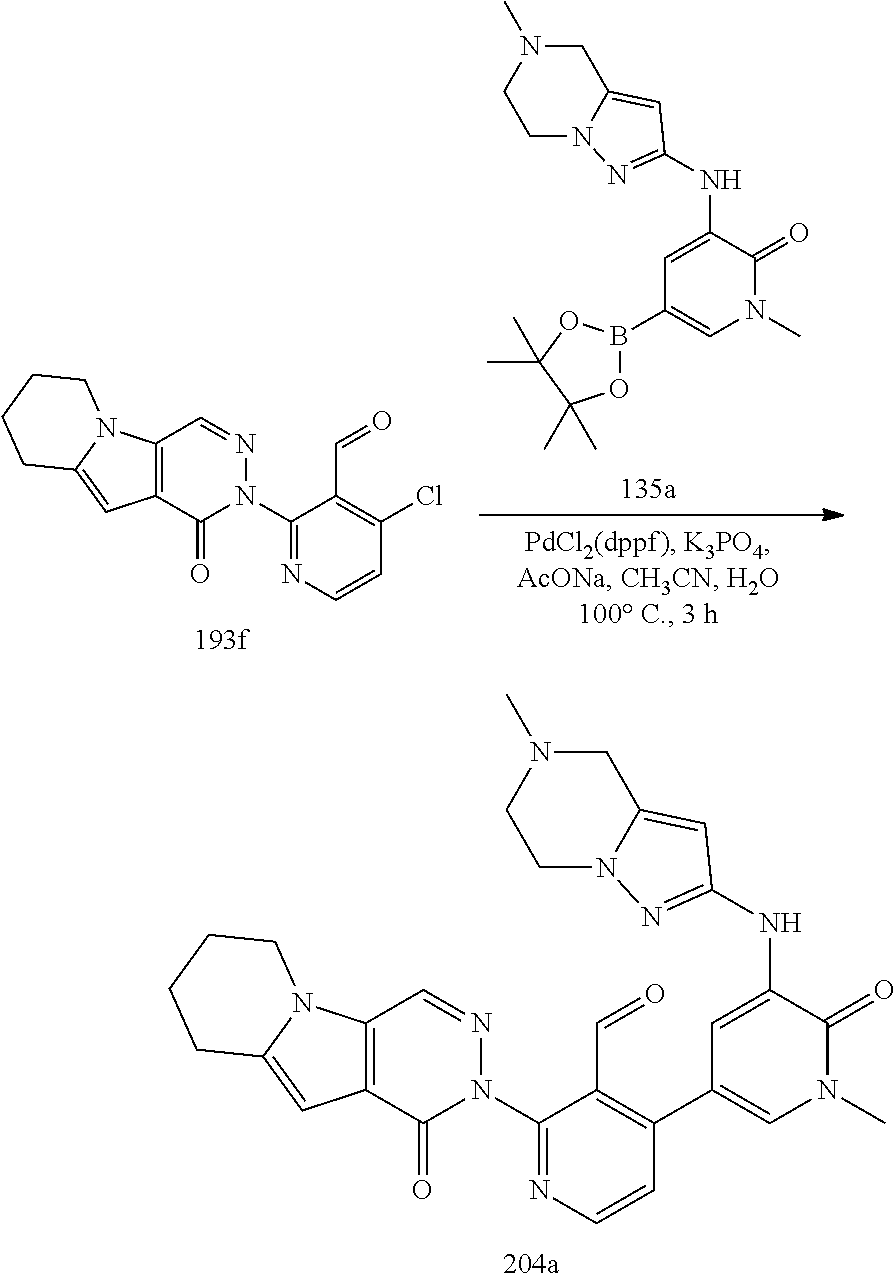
C12=C(C(=O)N(C3=NC=CC(C4=CN(C)C(=O)C(NC5=NN6C(=C5)CN(C)CC6)=C4)=C3C=O)N=C1)C=C1N2CCCC1.C12=C(C(=O)N(C3=NC=CC(Cl)=C3C=O)N=C1)C=C1N2CCCC1.N(C1=CC(B2OC(C)(C)C(C)(C)O2)=CN(C)C1=O)C1=NN2C(=C1)CN(C)CC2
